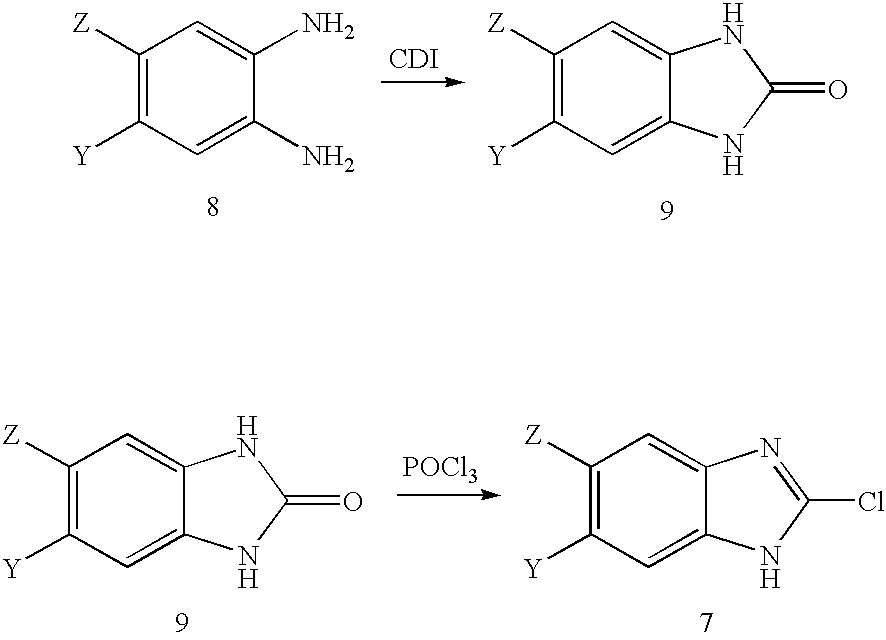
C1([Z])=C([Y])C=C2C(=C1)NC(=O)N2.C1([Z])=C([Y])C=C(N)C(N)=C1.[CDI].C1([Z])=C([Y])C=C2C(=C1)N=C(Cl)N2.[POCl3].C1([Z])=C([Y])C=C2C(=C1)NC(=O)N2
